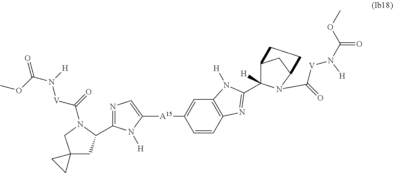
C12=C(C=CC([A15]C3=CN=C(C4CC5(CN4C([V]N(C(OC)=O)[H])=O)CC5)N3[H])=C1)N=C(C1([H])C3CC(CC3)N1C([V]N(C(OC)=O)[H])=O)N2[H]
